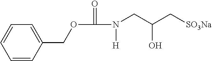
C1=CC(COC(N(CC(C[SO3Na])O)[H])=O)=CC=C1
